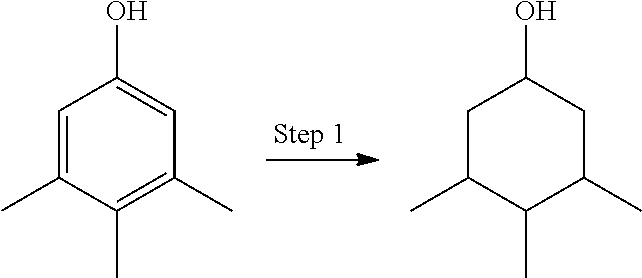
C1=C(C)C(C)=C(C)C=C1O.C1C(C)C(C)C(C)CC1O
